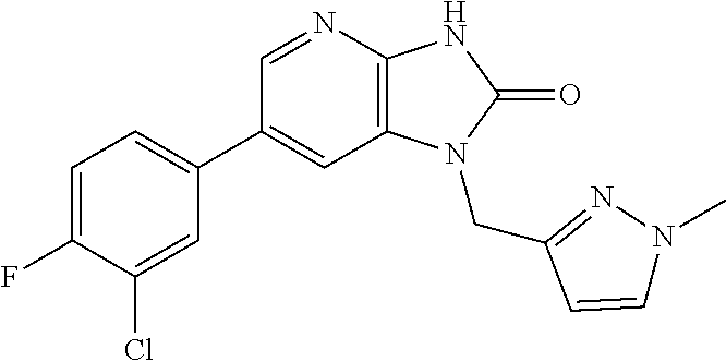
C1(C2=CC=C(F)C(Cl)=C2)=CC2=C(N=C1)NC(=O)N2CC1=NN(C)C=C1
